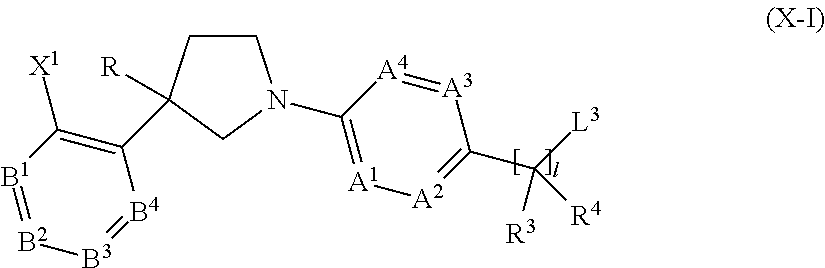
[B3]1=[B4]C(C2([R])CCN(C3=[A1][A2]=C(C([L3])([R3])[R4])[A3]=[A4]3)C2)=C([X1])[B1]=[B2]1
